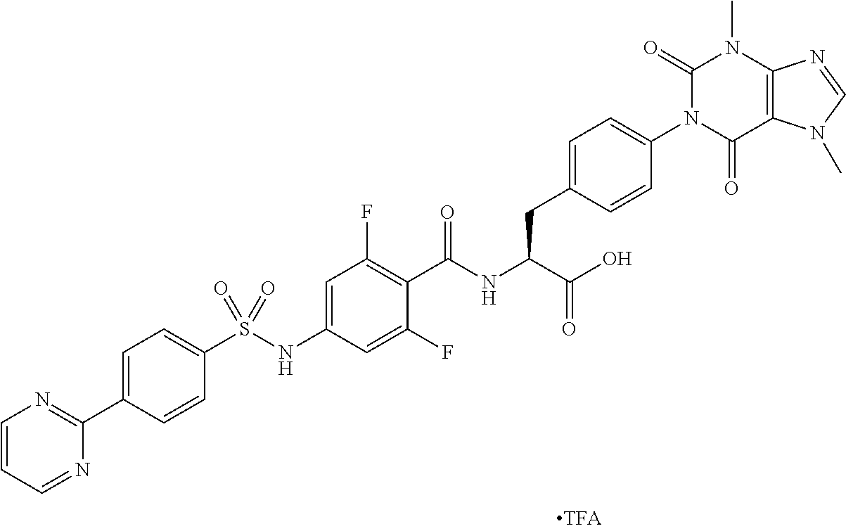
C12=C(C(=O)N(C3=CC=C(CC(C(=O)O)NC(=O)C4=C(F)C=C(NS(C5=CC=C(C6=NC=CC=N6)C=C5)(=O)=O)C=C4F)C=C3)C(=O)N1C)N(C)C=N2
